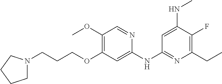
C1(F)=C(CC)N=C(NC2=CC(OCCCN3CCCC3)=C(OC)C=N2)C=C1NC
